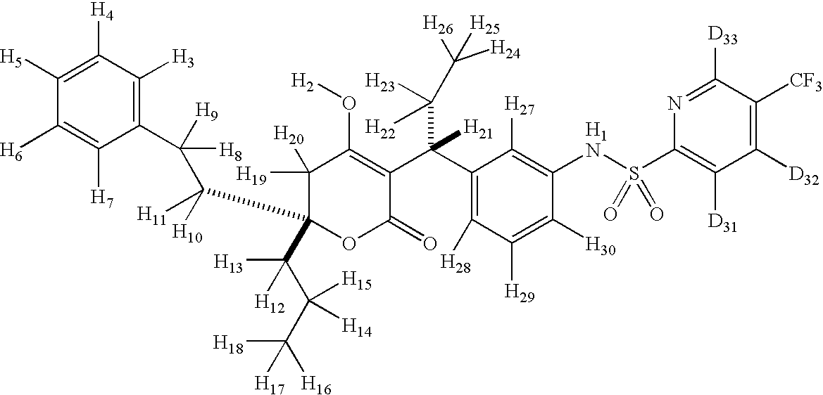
C1(C(C2=C(O[H2])C([H20])([H19])C(C([H11])([H10])C([H9])(C3=C([H3])C([H4])=C([H5])C([H6])=C3[H7])[H8])(C(C(C([H18])([H17])[H16])([H15])[H14])([H13])[H12])OC2=O)(C([H22])([H23])C([H26])([H25])[H24])[H21])=C([H28])C([H29])=C([H30])C(NS(C2=C([D31])C([D32])=C([CF3])C([D33])=N2)(=O)=O)=C1[H27]
